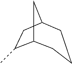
C12C(C)CC(C1)CCC2
